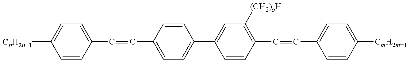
C1=CC(C#CC2=CC=C(C3=CC([(CH2)oH])=C(C#CC4=CC=C([CmH2m+1])C=C4)C=C3)C=C2)=CC=C1[CnH2n+1]
